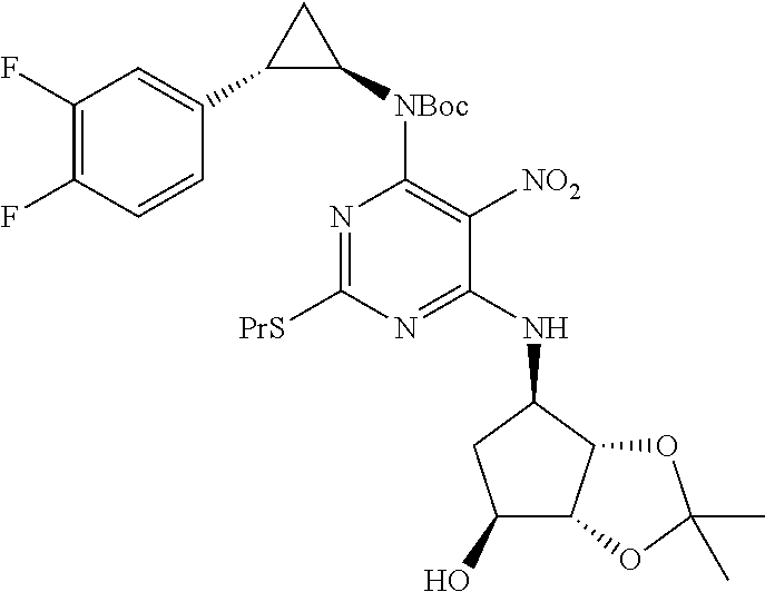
N1=C([PrS])N=C(NC2CC(O)C3C2OC(C)(C)O3)C([NO2])=C1[NBoc]C1CC1C1=CC(F)=C(F)C=C1
